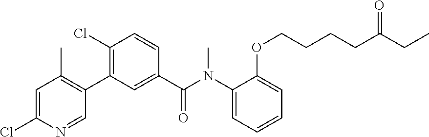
C1=C(Cl)N=CC(C2=C(Cl)C=CC(C(N(C3=CC=CC=C3OCCCCC(CC)=O)C)=O)=C2)=C1C
